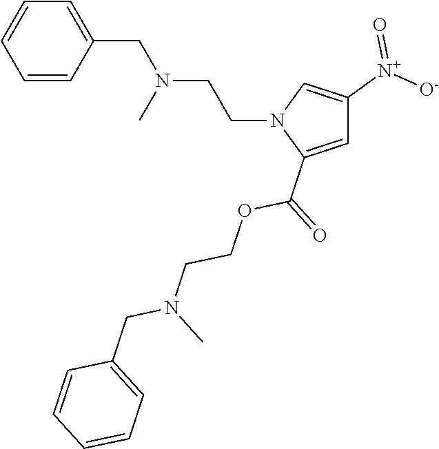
C1=CC(CN(C)CCN2C(C(OCCN(C)CC3=CC=CC=C3)=O)=CC([N+](=O)[O-])=C2)=CC=C1
